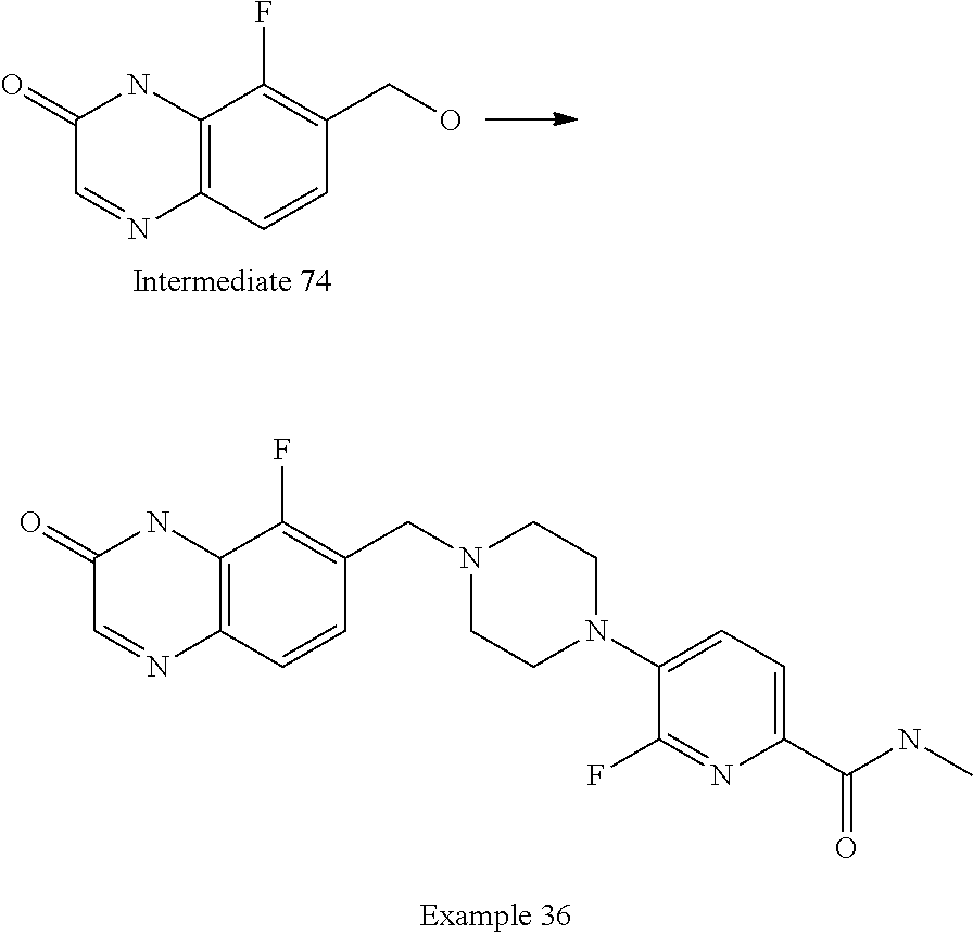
C12=C(C=CC(CO)=C1F)N=CC(=O)N2.C1(N2CCN(CC3=C(F)C4=C(C=C3)N=CC(=O)N4)CC2)=CC=C(C(NC)=O)N=C1F
